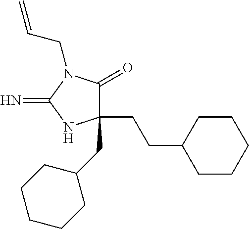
C1(CCC2CCCCC2)(CC2CCCCC2)C(=O)N(CC=C)C(=N)N1
